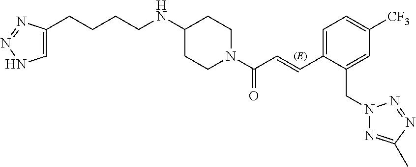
C1=C(CN2N=C(C)N=N2)C(C=CC(=O)N2CCC(NCCCCC3=CNN=N3)CC2)=CC=C1[CF3]
